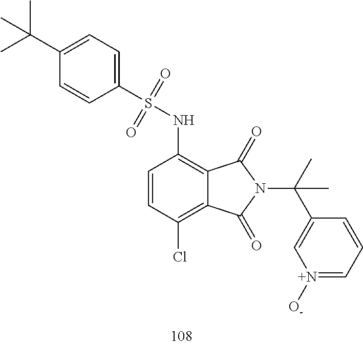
C1(NS(C2=CC=C(C(C)(C)C)C=C2)(=O)=O)=C2C(=C(Cl)C=C1)C(=O)N(C(C1=C[N+]([O-])=CC=C1)(C)C)C2=O
